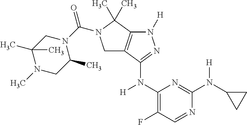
C1(N([H])C2=NN([H])C3=C2CN(C(N2CC(C)(C)N(C)CC2C)=O)C3(C)C)=C(F)C=NC(N(C2CC2)[H])=N1
